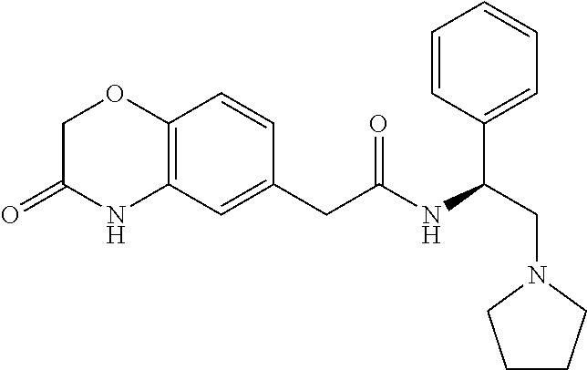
C12=C(C=C(CC(NC(CN3CCCC3)C3=CC=CC=C3)=O)C=C1)NC(=O)CO2
